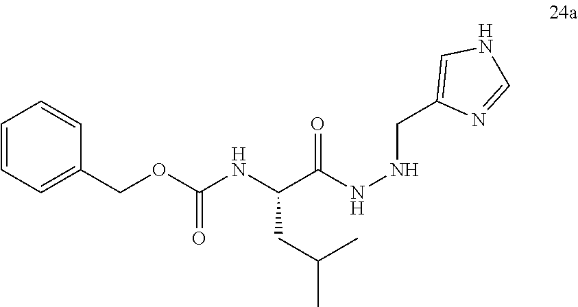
C(C(NNCC1=CNC=N1)=O)(NC(OCC1=CC=CC=C1)=O)CC(C)C
